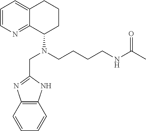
C1=CN=C2C(=C1)CCCC2N(CCCCNC(C)=O)CC1=NC2=C(N1)C=CC=C2
